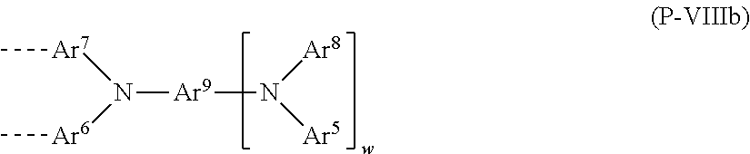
[Ar9](N([Ar6]C)[Ar7]C)N([Ar5])[Ar8]
